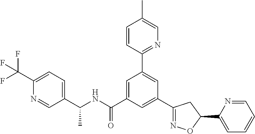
C1=CC(C2=CC(C3=NOC(C4=CC=CC=N4)C3)=CC(C(NC(C3=CC=C(C(F)(F)F)N=C3)C)=O)=C2)=NC=C1C
